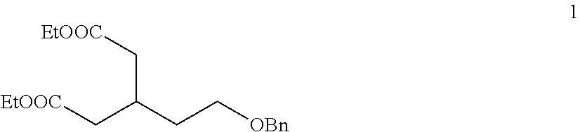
C(C(CC[OBn])C[EtOOC])[EtOOC]
